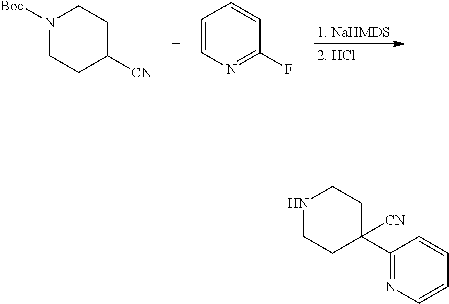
N1([Boc])CCC([CN])CC1.C1=CN=C(F)C=C1.N1CCC(C2=NC=CC=C2)([CN])CC1
